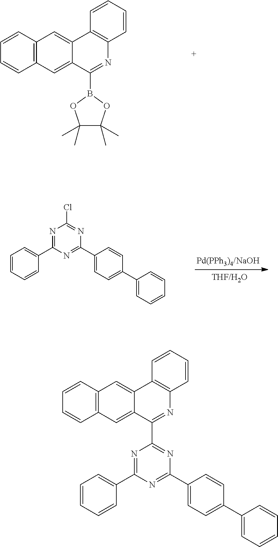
C1(C)(C)C(C)(C)OB(C2=NC3=C(C4=CC5=C(C=CC=C5)C=C42)C=CC=C3)O1.C1=CC=CC(C2=NC(Cl)=NC(C3=CC=C(C4=CC=CC=C4)C=C3)=N2)=C1.C1=CC2=C(C=C1)C=C1C(=C2)C2=C(N=C1C1=NC(C3=CC=C(C4=CC=CC=C4)C=C3)=NC(C3=CC=CC=C3)=N1)C=CC=C2
